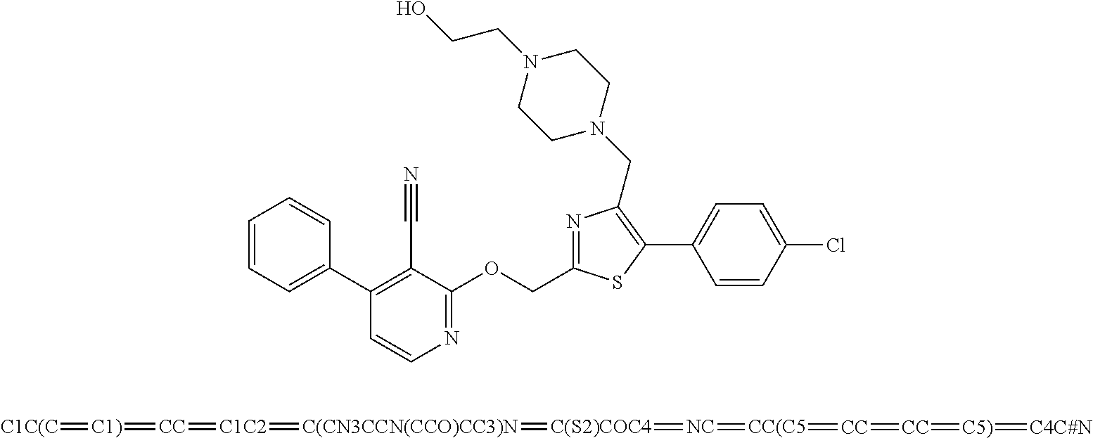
C1=CC=C(C2=C(C#N)C(OCC3=NC(CN4CCN(CCO)CC4)=C(C4=CC=C(Cl)C=C4)S3)=NC=C2)C=C1.[C1C(C]=[C1)]=[CC]=[C1C2]=[C(CN3CCN(CCO)CC3)N]=[C(S2)COC4]=[NC]=[CC(C5]=[CC]=[CC]=[C5)]=[C4C#N]
